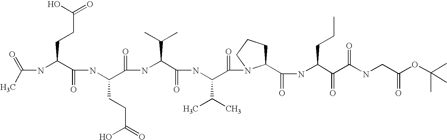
CC(=O)NC(C(NC(C(NC(C(NC(C(=O)N1C(C(NC(C(C(NCC(OC(C)(C)C)=O)=O)=O)CCC)=O)CCC1)C(C)C)=O)C(C)C)=O)CCC(O)=O)=O)CCC(=O)O
